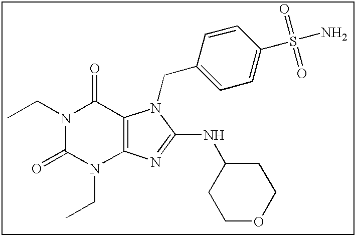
C(N1C(=O)N(CC)C2=C(C1=O)N(CC1=CC=C(S(N)(=O)=O)C=C1)C(NC1CCOCC1)=N2)C
